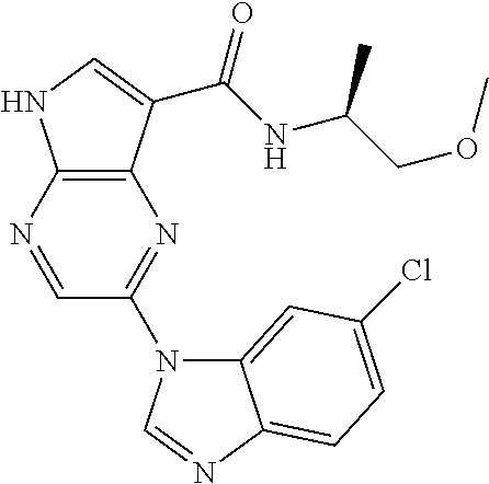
C12=C(C(C(NC(COC)C)=O)=CN1)N=C(N1C3=CC(Cl)=CC=C3N=C1)C=N2
